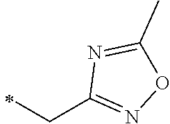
C(C)C1=NOC(C)=N1
